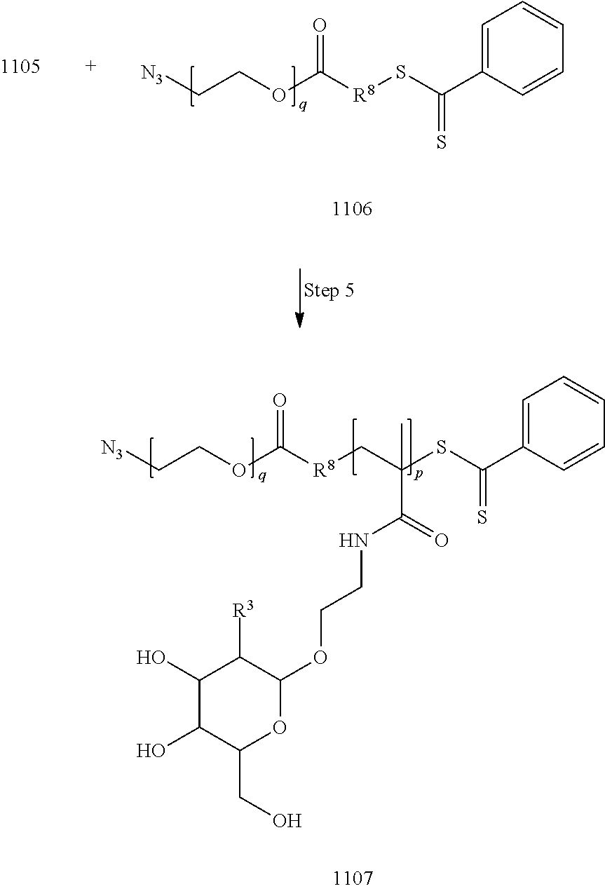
[N3]CCOC([R8]SC(C1=CC=CC=C1)=S)=O.C1(O)C(O)C(CO)OC(OCCNC(C(C[R8]C(OCC[N3])=O)(SC(C2=CC=CC=C2)=S)C)=O)C1[R3]
